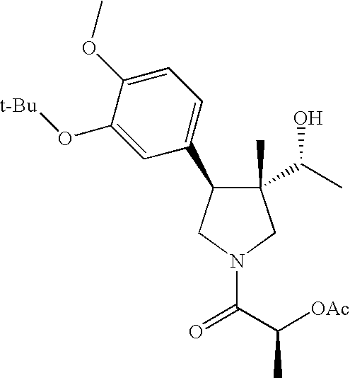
C1(C)(C(C)O)C(C2=CC=C(OC)C(O[t-Bu])=C2)CN(C(C([OAc])C)=O)C1
